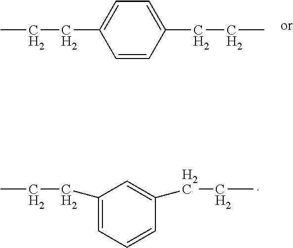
C(C1=CC=C(CCC)C=C1)CC.C1(CCC)=CC=CC(CCC)=C1
